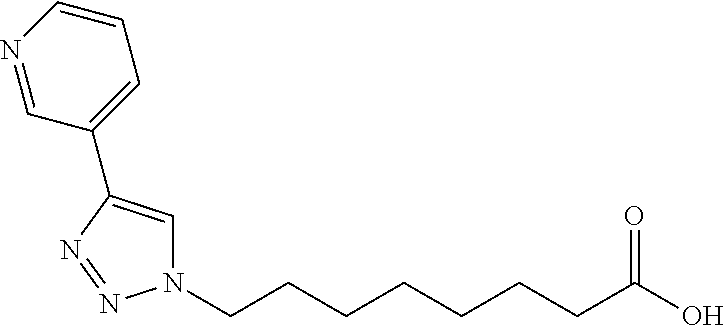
C(CCCCCCC(O)=O)N1C=C(C2=CC=CN=C2)N=N1
